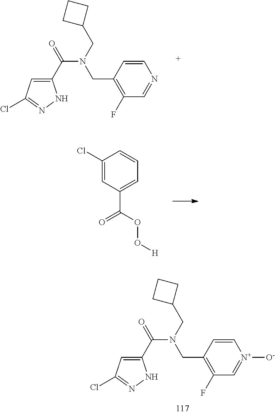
C1(C(=O)N(CC2CCC2)CC2=C(F)C=NC=C2)=CC(Cl)=NN1.C1(Cl)=CC(C(OO[H])=O)=CC=C1.C1(C(=O)N(CC2CCC2)CC2=C(F)C=[N+]([O-])C=C2)=CC(Cl)=NN1
